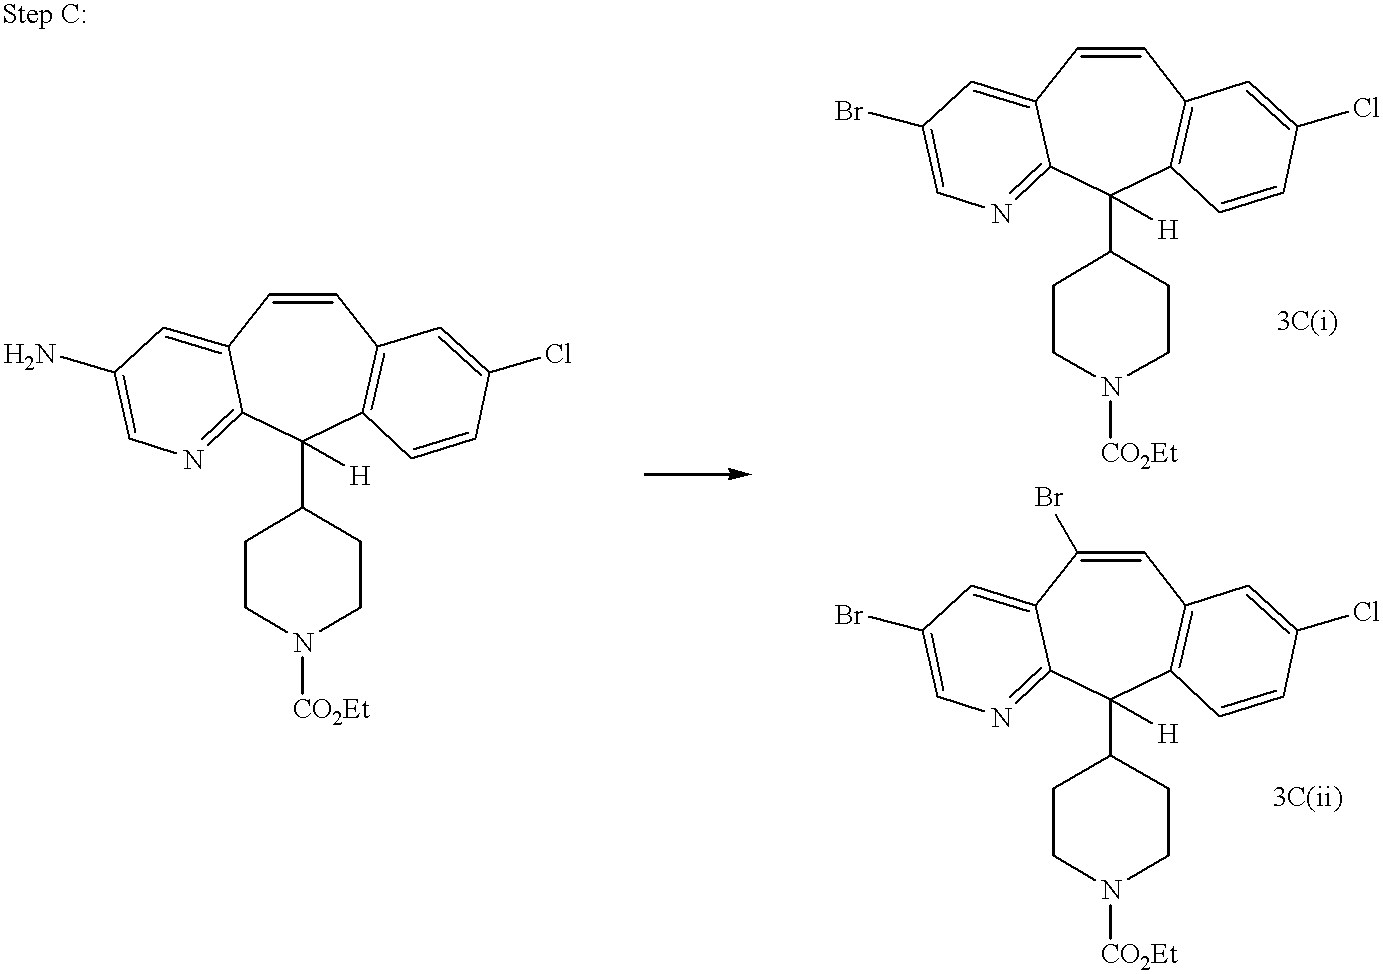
C1=CC2=CC(N)=CN=C2C(C2CCN([CO2Et])CC2)([H])C2=C1C=C(Cl)C=C2.C1=CC2=CC(Br)=CN=C2C(C2CCN([CO2Et])CC2)([H])C2=C1C=C(Cl)C=C2.C1=C(Br)C2=CC(Br)=CN=C2C(C2CCN([CO2Et])CC2)([H])C2=C1C=C(Cl)C=C2
